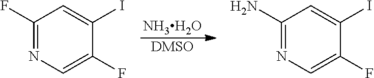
[DMSO].C1(N)=NC=C(F)C(I)=C1.[NH3H2O].C1(F)=NC=C(F)C(I)=C1
